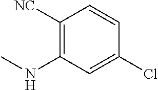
C1([NC])=C(NC)C=C(Cl)C=C1
